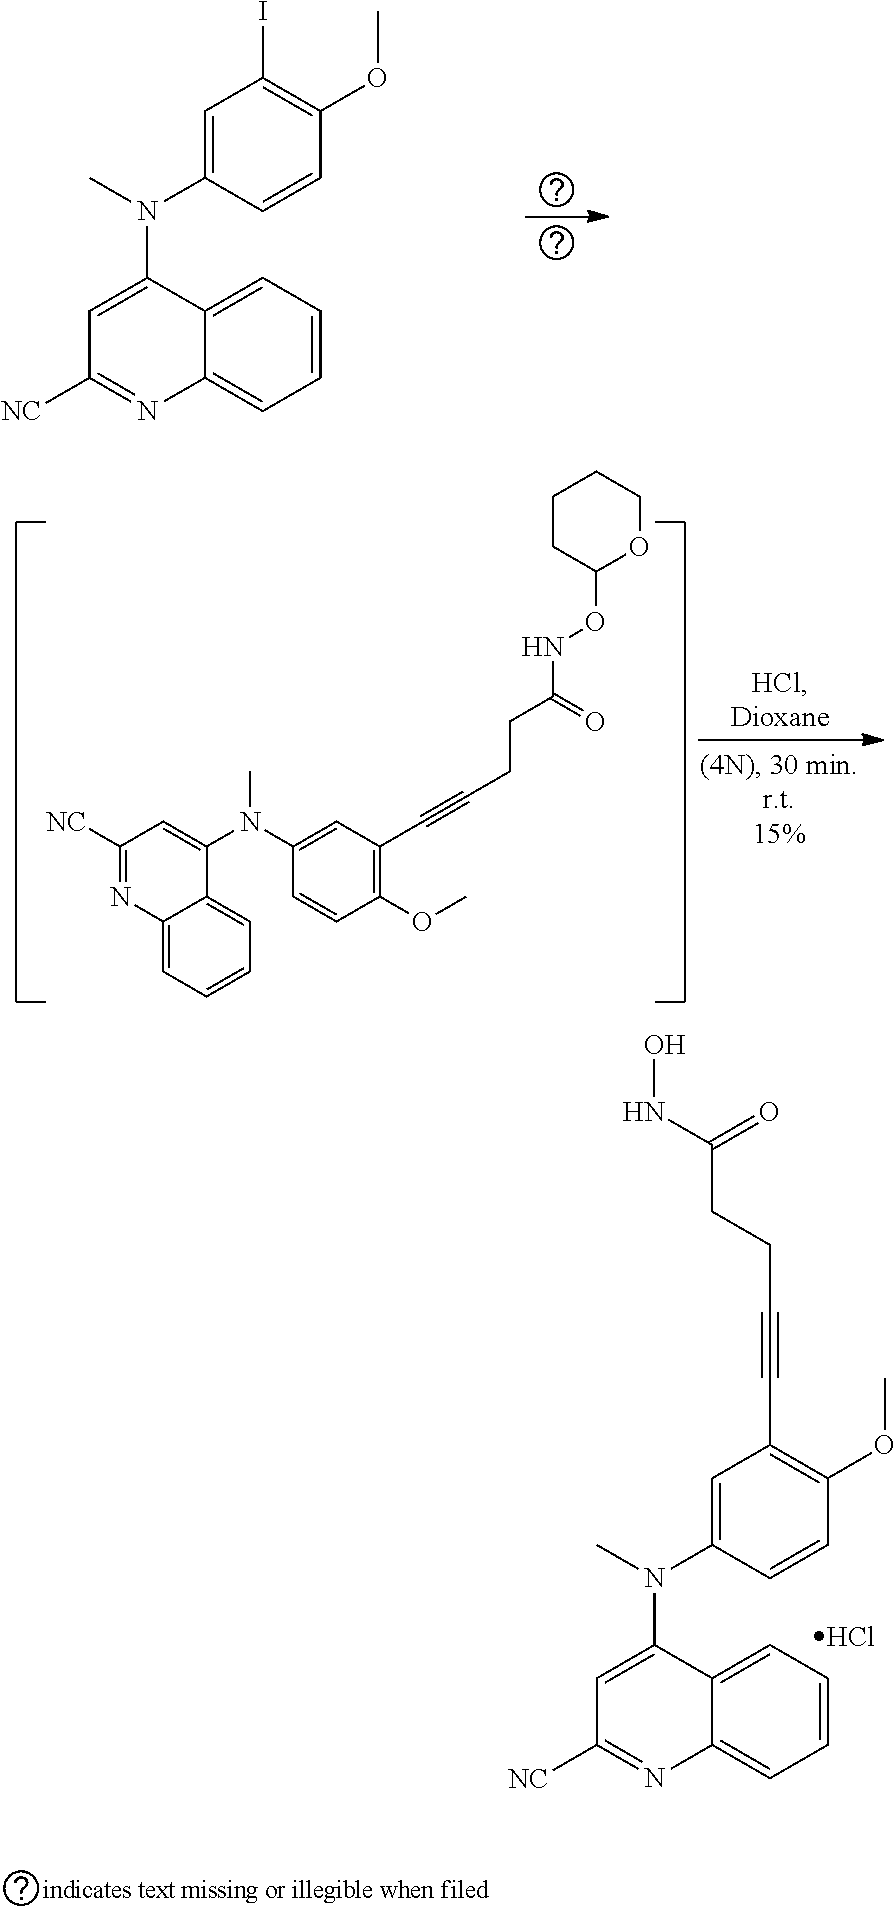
C1=C(N(C)C2=CC([NC])=NC3=CC=CC=C23)C=CC(OC)=C1I.C12=CC=CC=C1C(N(C1=CC(C#CCCC(NOC3OCCCC3)=O)=C(OC)C=C1)C)=CC([NC])=N2.C1=C(N(C)C2=CC([NC])=NC3=CC=CC=C23)C=CC(OC)=C1C#CCCC(NO)=O.Cl
